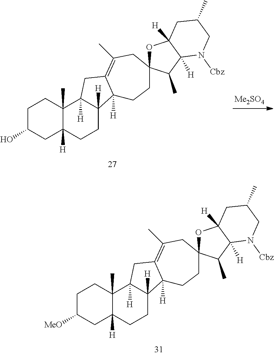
C1C(O)CC2([H])C(C)(C1)C1([H])C([H])(CC2)C2([H])C(=C(C)CC3(CC2)OC2([H])C([H])(C3C)N([Cbz])CC(C)C2)C1.C1C([MeO])CC2([H])C(C)(C1)C1([H])C([H])(CC2)C2([H])C(=C(C)CC3(CC2)OC2([H])C([H])(C3C)N([Cbz])CC(C)C2)C1
